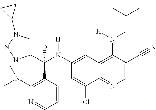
C1(N(C(C2=CN(C3CC3)NN2)(C2=C(N(C)C)N=CC=C2)[D])[H])=CC2=C(N(CC(C)(C)C)[H])C(C#N)=CN=C2C(Cl)=C1
